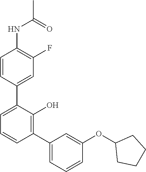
C1(C2=C(O)C(C3=CC(F)=C(NC(C)=O)C=C3)=CC=C2)=CC=CC(OC2CCCC2)=C1
